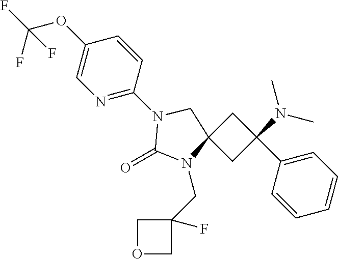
C1C(C2=CC=CC=C2)(N(C)C)CC12N(CC1(F)COC1)C(=O)N(C1=NC=C(OC(F)(F)F)C=C1)C2
